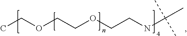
C(OCCOCCNC(C)(C)C)C
